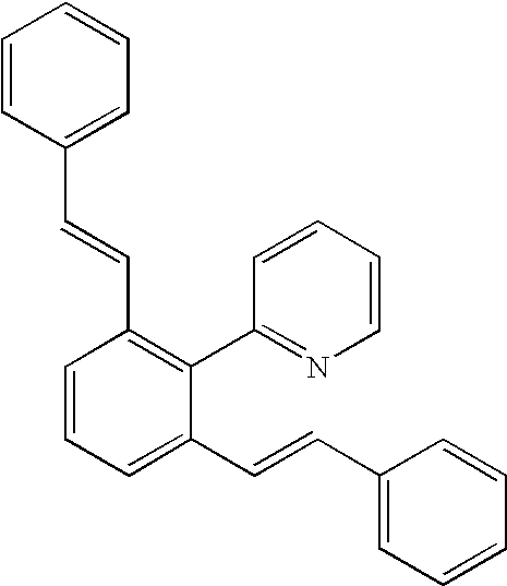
C1=CC(C=CC2=C(C3=NC=CC=C3)C(C=CC3=CC=CC=C3)=CC=C2)=CC=C1
